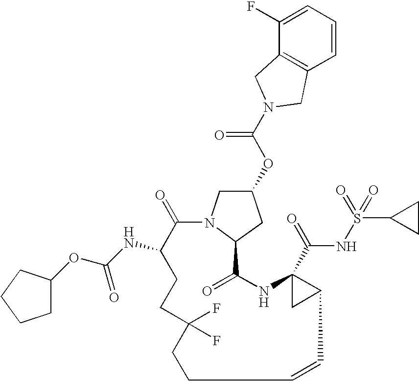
C1(=O)C(NC(OC2CCCC2)=O)CCC(F)(F)CCC=CC2C(C(=O)NS(=O)(=O)C3CC3)(NC(=O)C3N1CC(OC(N1CC4=C(C=CC=C4F)C1)=O)C3)C2
